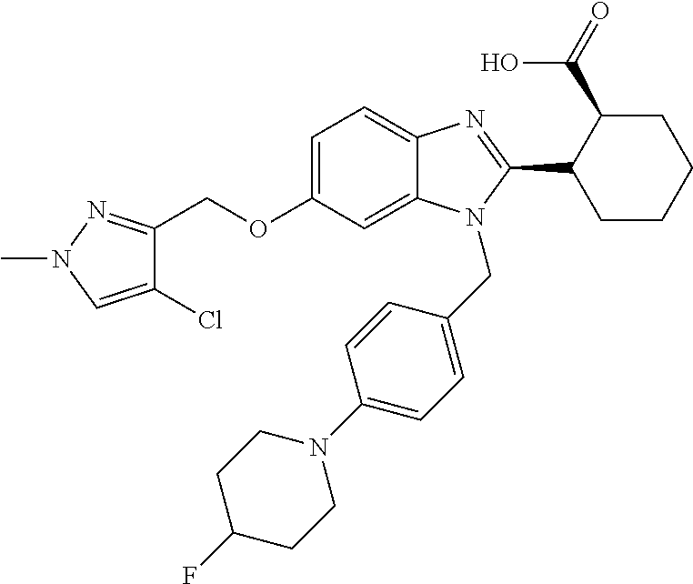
C1=C(OCC2=NN(C)C=C2Cl)C=C2C(=C1)N=C(C1CCCCC1C(=O)O)N2CC1=CC=C(N2CCC(F)CC2)C=C1
